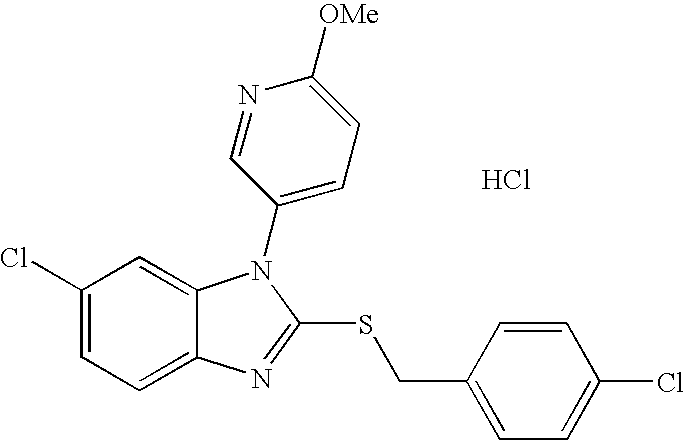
C1(Cl)=CC=C2C(=C1)N(C1=CC=C([OMe])N=C1)C(SCC1=CC=C(Cl)C=C1)=N2.Cl
